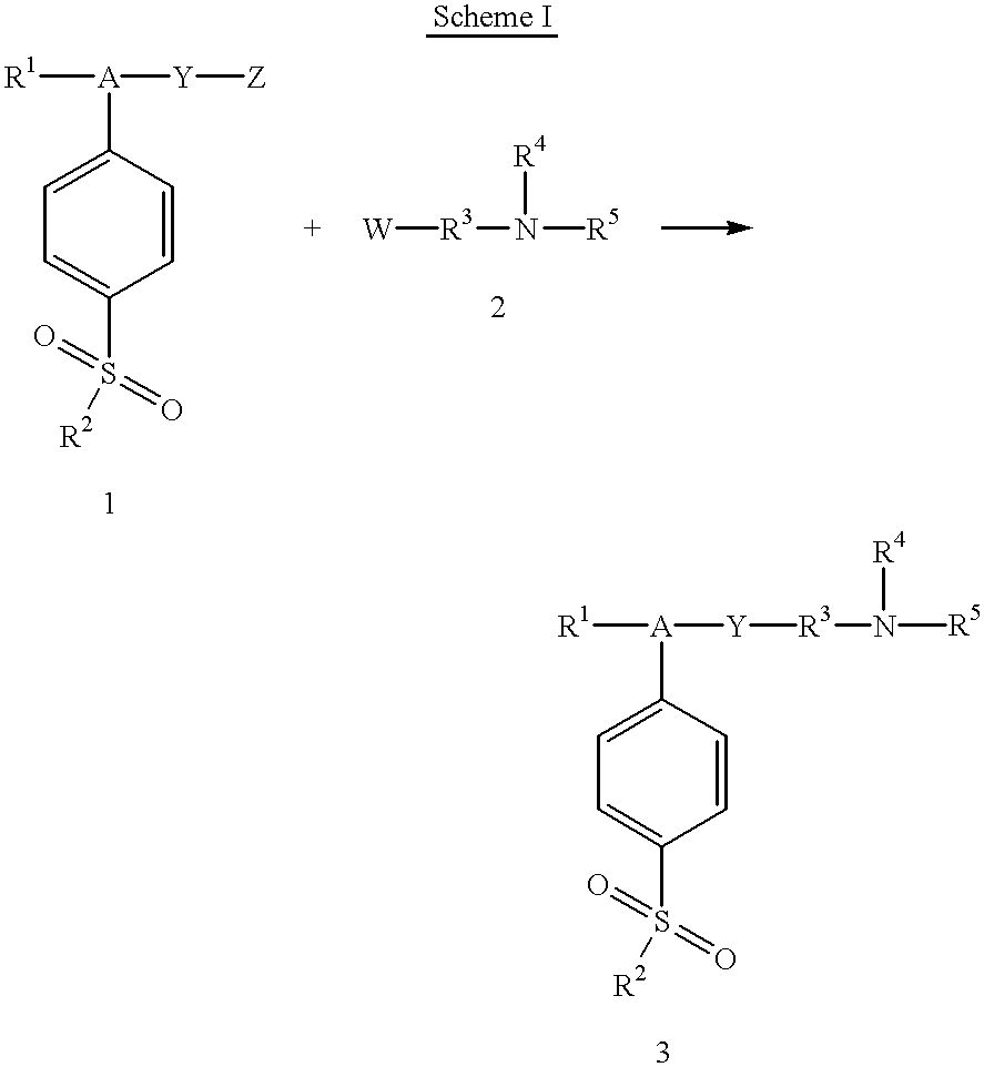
C1=C(S(=O)(=O)[R2])C=CC([A]([R1])[Y][Z])=C1.[W][R3]N([R5])[R4].C1=C(S(=O)(=O)[R2])C=CC([A]([R1])[Y][R3]N([R4])[R5])=C1
